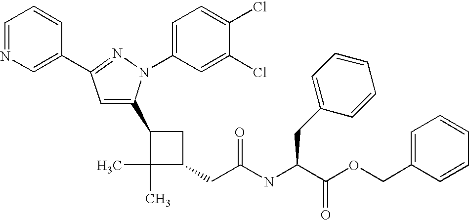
C1(C2=CC(C3=CN=CC=C3)=NN2C2=CC=C(Cl)C(Cl)=C2)C(C)(C)C(CC(=O)NC(CC2=CC=CC=C2)C(OCC2=CC=CC=C2)=O)C1
